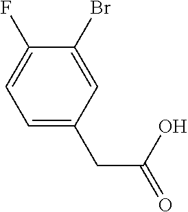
C1=C(CC(O)=O)C=C(Br)C(F)=C1
